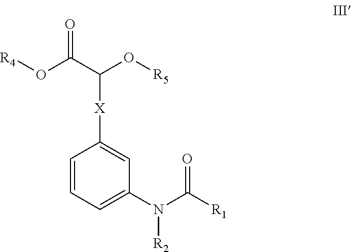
C1=C([X]C(C(=O)O[R4])O[R5])C=CC=C1N(C([R1])=O)[R2]
